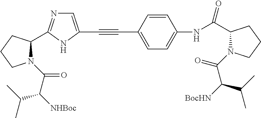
C1=C(C#CC2=CN=C(C3N(C(C([NHBoc])C(C)C)=O)CCC3)N2)C=CC(NC(=O)C2N(C(C(C(C)C)[BocHN])=O)CCC2)=C1
